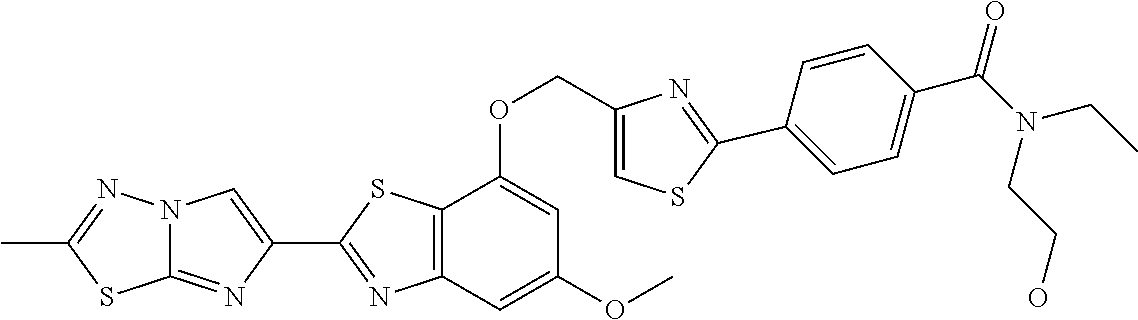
C12=NC(C3=NC4=C(S3)C(OCC3=CSC(C5=CC=C(C(N(CCO)CC)=O)C=C5)=N3)=CC(OC)=C4)=CN1N=C(C)S2
